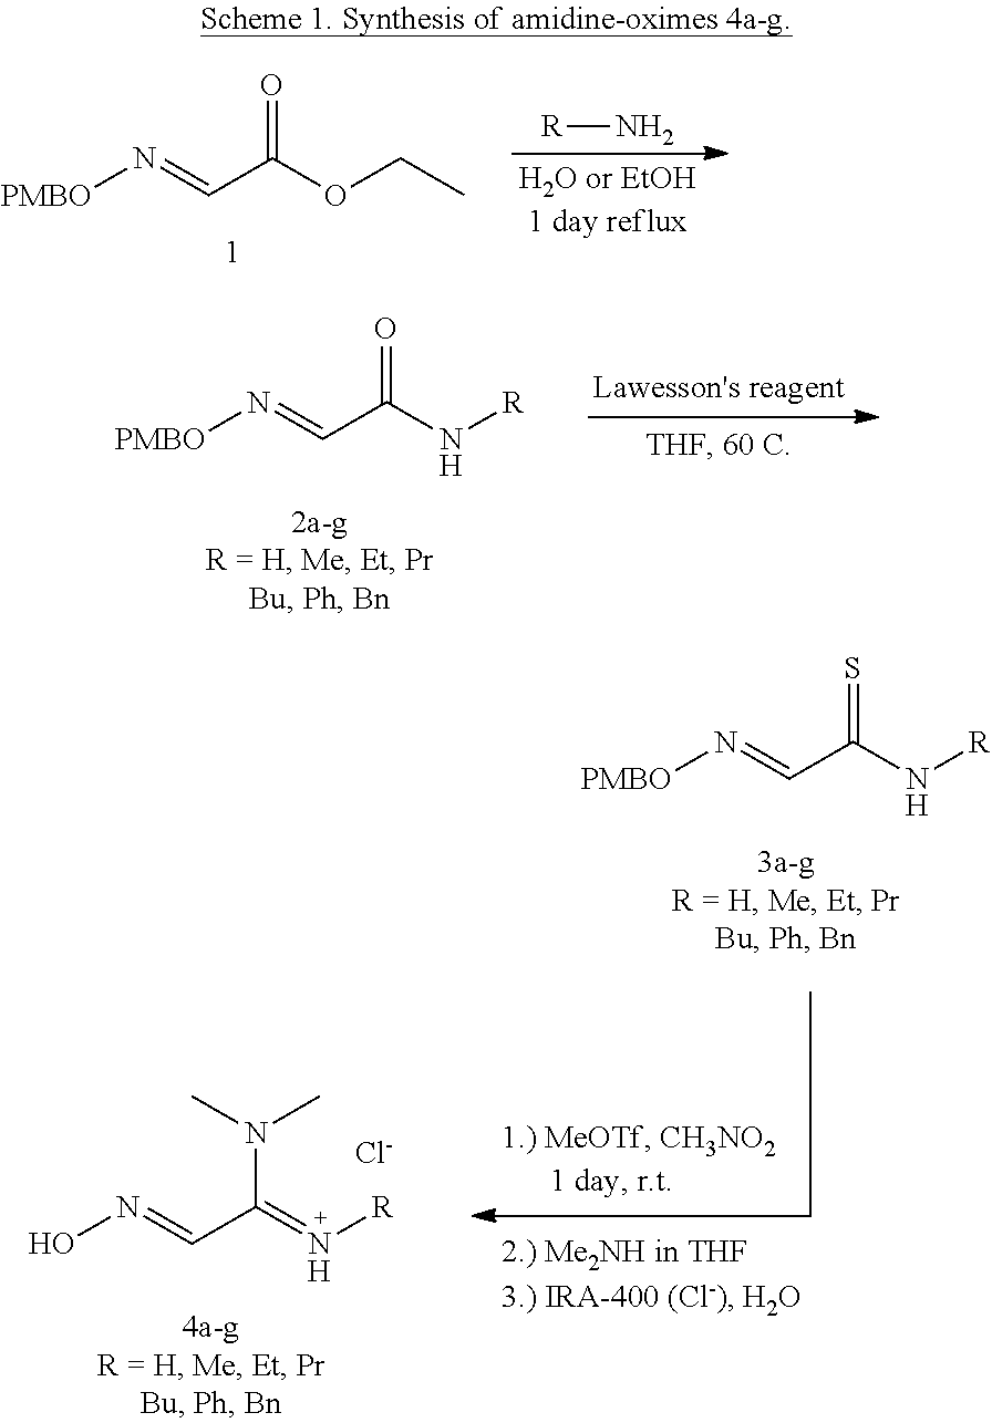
O=C(OCC)C=N[PMBO].N[R].O=C(N[R])C=N[PMBO].N(C(=N[R])C=NO)(C)C.S=C(N[R])C=N[PMBO].[Cl-]
